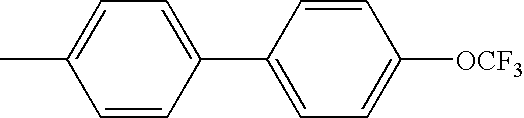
C1=CC(C2=CC=C([OCF3])C=C2)=CC=C1C
